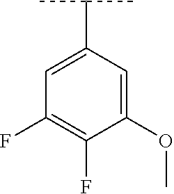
C1(OC)=CC(C(C)C)=CC(F)=C1F
